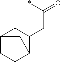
C12CCC(C(CC(=O)*)C1)C2
